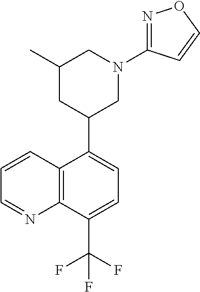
C1(C2CN(C3=NOC=C3)CC(C)C2)=CC=C(C(F)(F)F)C2=C1C=CC=N2
